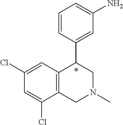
C12=C(C=C(Cl)C=C1Cl)C(C1=CC(N)=CC=C1)CN(C)C2
